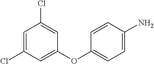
C1(Cl)=CC(Cl)=CC(OC2=CC=C(N)C=C2)=C1
